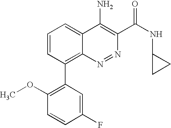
C1(F)=CC(C2=C3C(=CC=C2)C(N)=C(C(=O)NC2CC2)N=N3)=C(OC)C=C1
